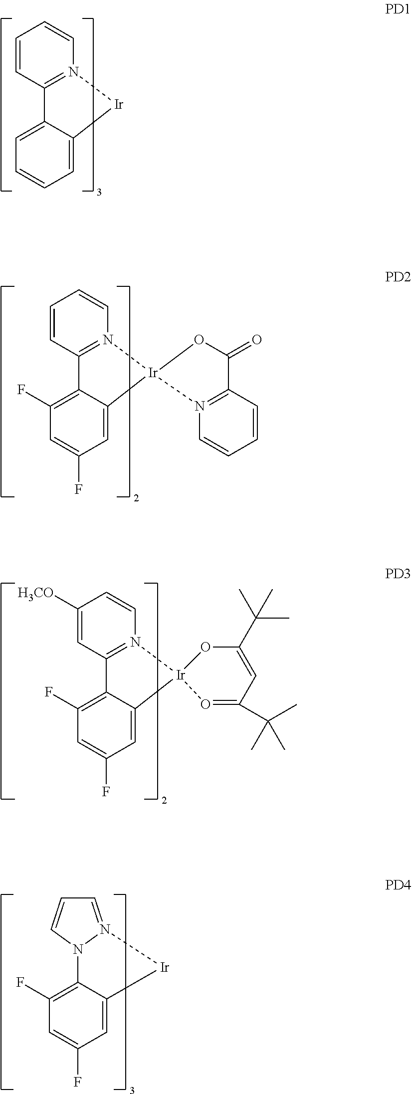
C1=CC2=N(C=C1)[Ir]C1=CC=CC=C21.C1=C2C(=C(F)C=C1F)N1N(=CC=C1)[Ir]2.C1=CC2=N(C=C1)[Ir]1(C3=CC(F)=CC(F)=C23)N2=C(C=CC=C2)C(=O)O1.C1([H3CO])=CC2=N(C=C1)[Ir]1(C3=CC(F)=CC(F)=C23)O=C(C(C)(C)C)C=C(C(C)(C)C)O1
